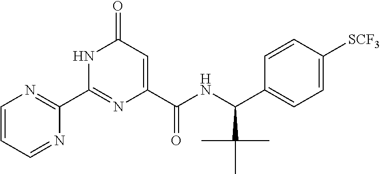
C1(C2=NC(C(NC(C3=CC=C([SCF3])C=C3)C(C)(C)C)=O)=CC(=O)N2)=NC=CC=N1
